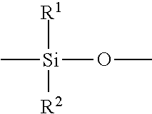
[R1][Si]([R2])(C)OC
